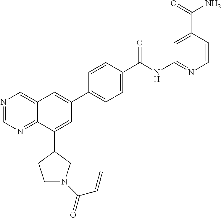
N1=CN=C2C(=C1)C=C(C1=CC=C(C(NC3=NC=CC(C(=O)N)=C3)=O)C=C1)C=C2C1CCN(C(=O)C=C)C1
